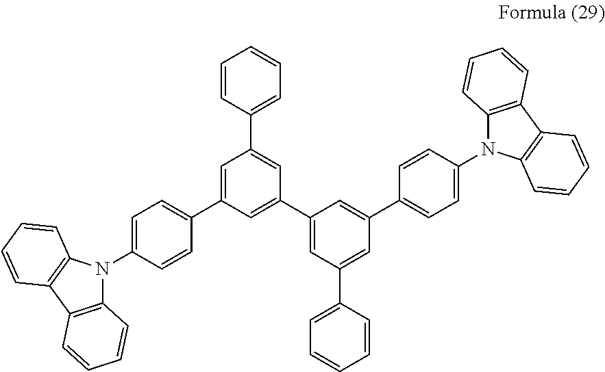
C12=C(C3=C(N1C1=CC=C(C4=CC(C5=CC=CC=C5)=CC(C5=CC(C6=CC=CC=C6)=CC(C6=CC=C(N7C8=C(C9=C7C=CC=C9)C=CC=C8)C=C6)=C5)=C4)C=C1)C=CC=C3)C=CC=C2
